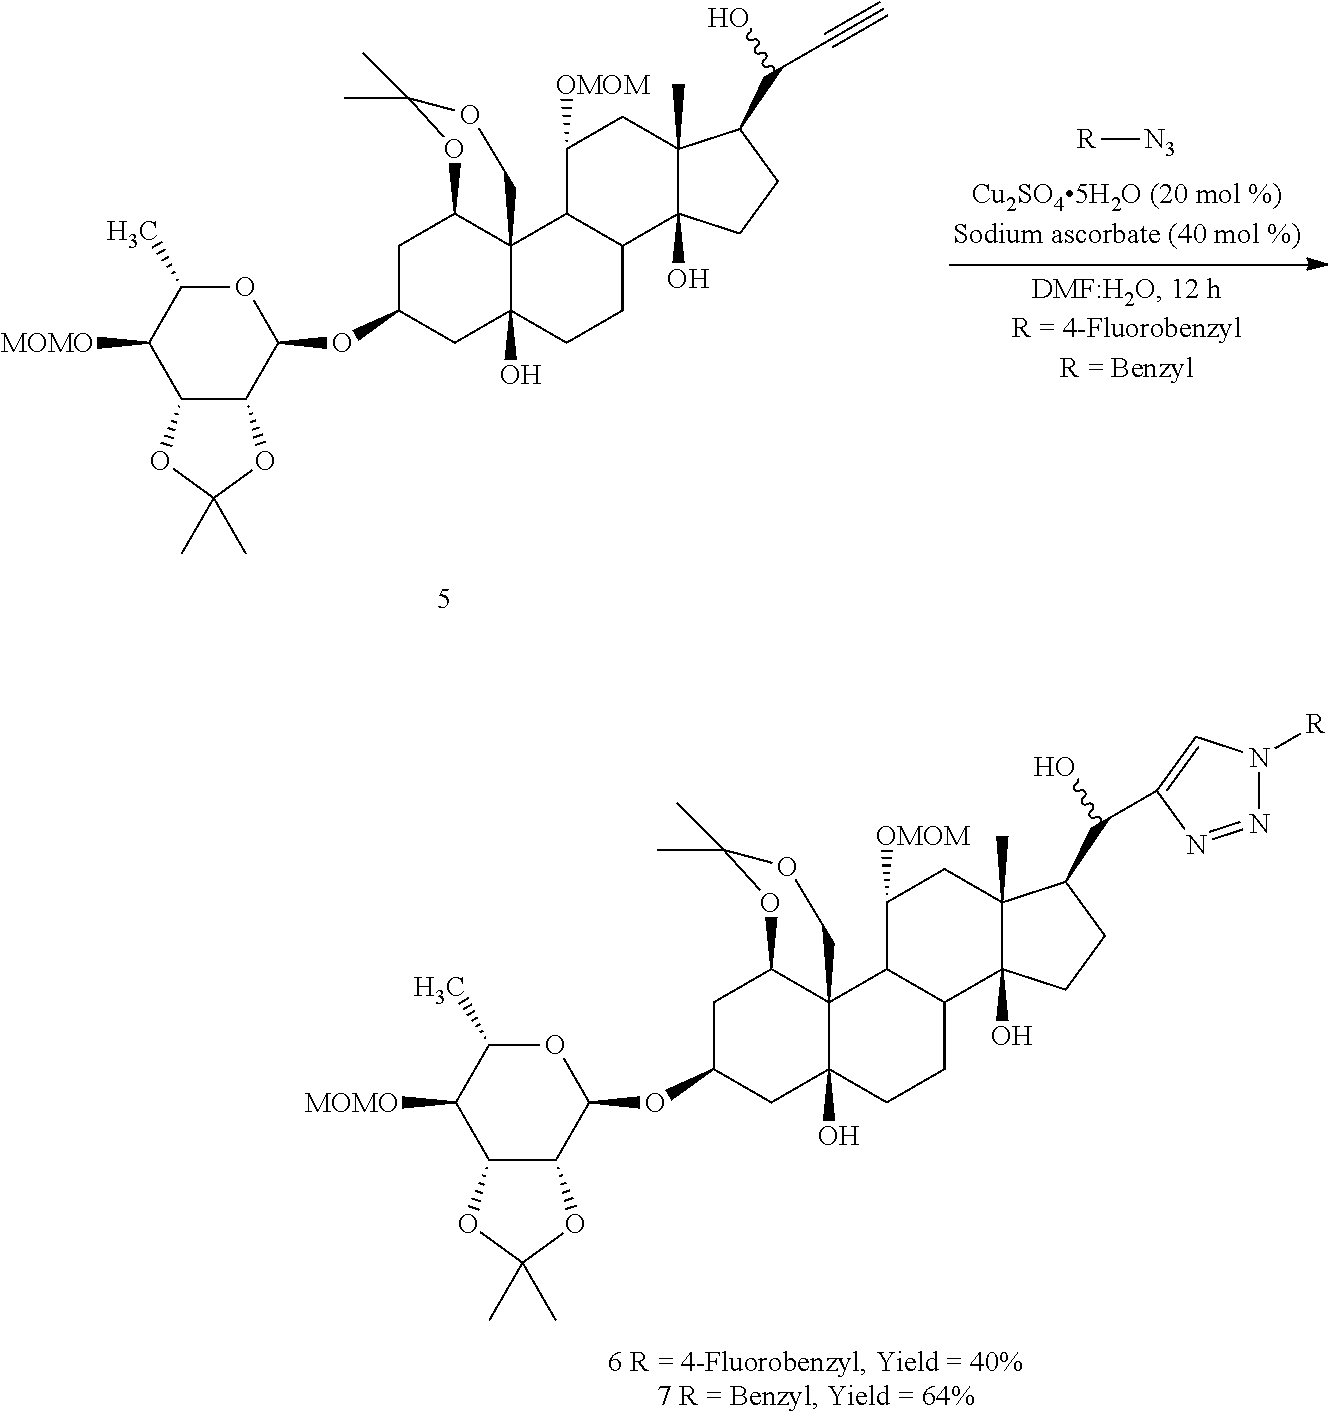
C1C(OC2OC(C)C([MOMO])C3C2OC(C)(C)O3)CC2(O)C3(C1OC(C)(C)OC3)C1C(CC2)C2(O)C(C)(CC1[OMOM])C(C(O)C1=CN([R])N=N1)CC2.[R][N3].C1C(OC2OC(C)C([MOMO])C3C2OC(C)(C)O3)CC2(O)C3(C1OC(C)(C)OC3)C1C(CC2)C2(O)C(C)(CC1[OMOM])C(C(O)C#C)CC2
